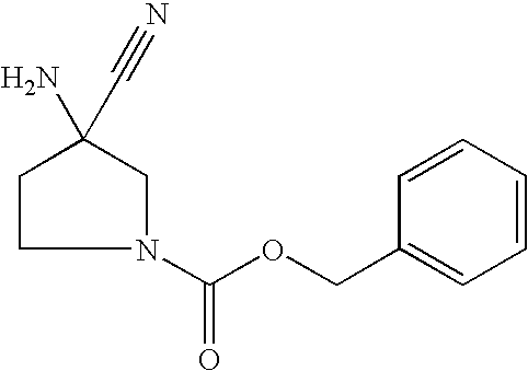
C1CN(C(OCC2=CC=CC=C2)=O)CC1(N)C#N
